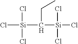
[Si](C([Si](Cl)(Cl)Cl)CC)(Cl)(Cl)Cl
